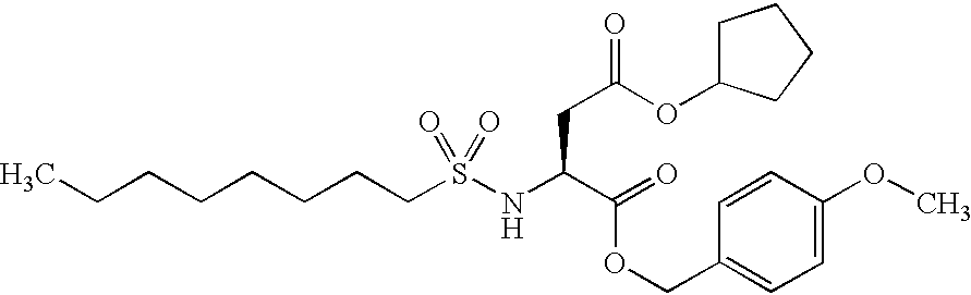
CCCCCCCCS(NC(C(OCC1=CC=C(OC)C=C1)=O)CC(OC1CCCC1)=O)(=O)=O
